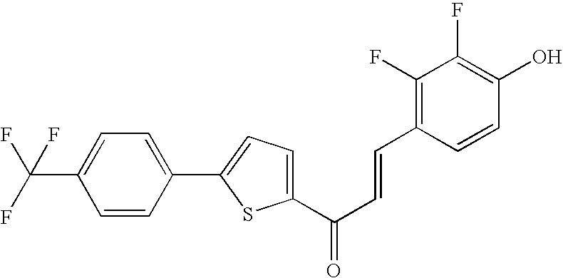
FC(F)(C1=CC=C(C2=CC=C(C(=O)C=CC3=C(F)C(F)=C(O)C=C3)S2)C=C1)F
